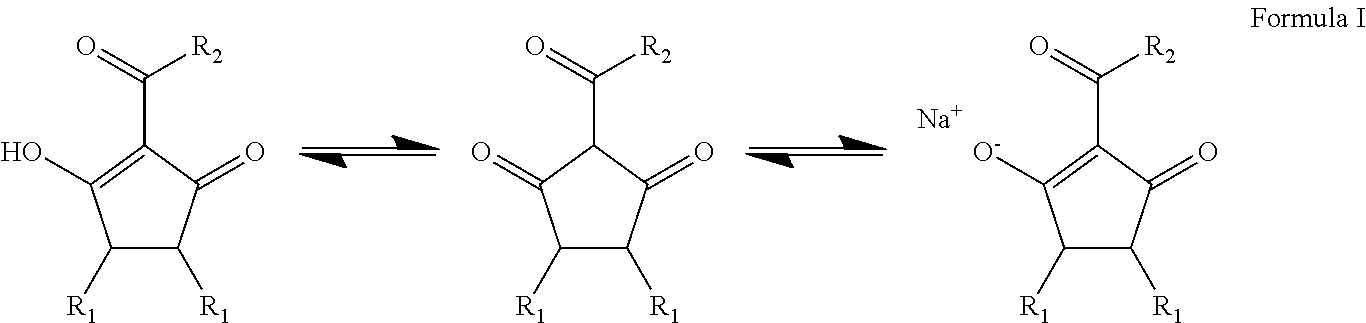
C1([R1])C([R1])C(=O)C(C(=O)[R2])C1=O.C1([R1])C([R1])C(=O)C(C(=O)[R2])=C1O.C1([R1])C([R1])C(=O)C(C(=O)[R2])=C1[O-].[Na]
